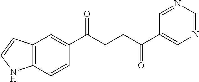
C1(C(CCC(C2=CN=CN=C2)=O)=O)=CC2=C(C=C1)NC=C2
